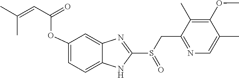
N1=C(CS(=O)C2=NC3=CC(OC(C=C(C)C)=O)=CC=C3N2)C(C)=C(OC)C(C)=C1
